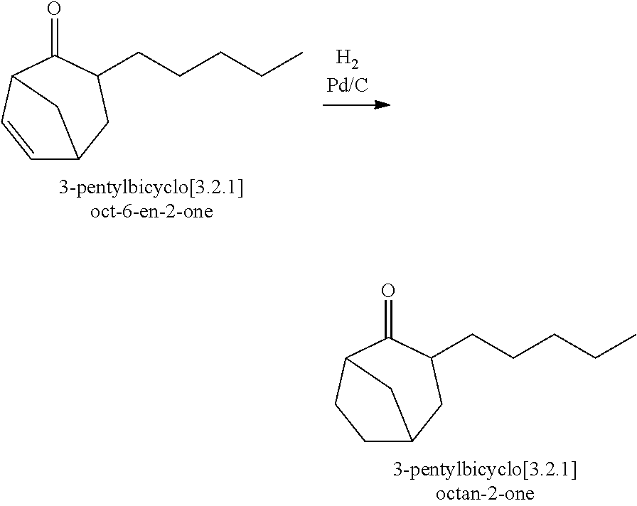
C1=CC2C(=O)C(CCCCC)CC1C2.C1C2CC(CCCCC)C(=O)C(C1)C2
